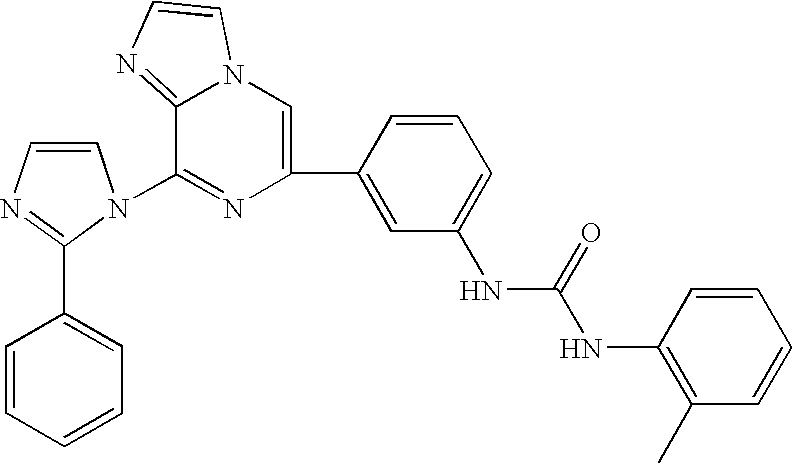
C1=CN=C(C2=CC=CC=C2)N1C1=NC(C2=CC(NC(NC3=C(C)C=CC=C3)=O)=CC=C2)=CN2C1=NC=C2
